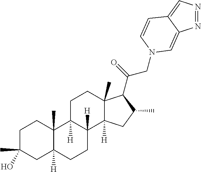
C1C(C)(O)CC2([H])C(C)(C1)C1([H])C([H])(CC2)C2([H])C(C)(CC1)C(C(CN1C=CC3=CN=NC3=C1)=O)C(C)C2
